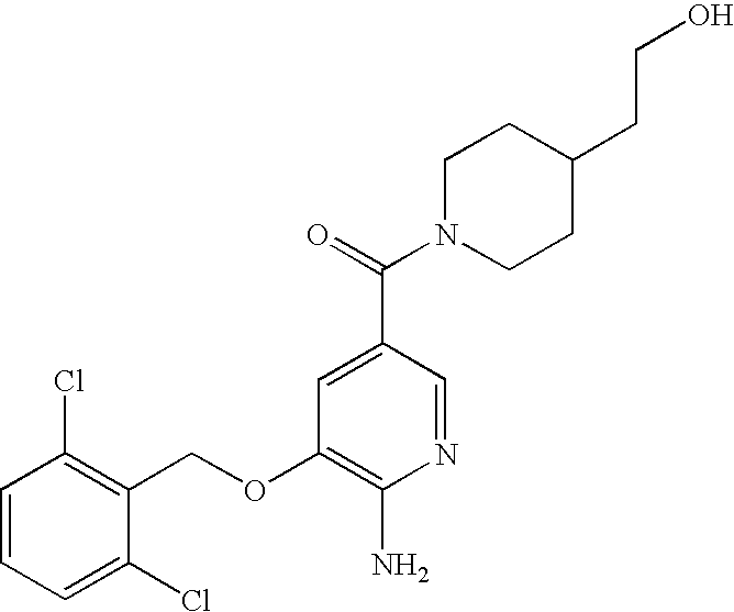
C1(Cl)=CC=CC(Cl)=C1COC1=C(N)N=CC(C(=O)N2CCC(CCO)CC2)=C1
